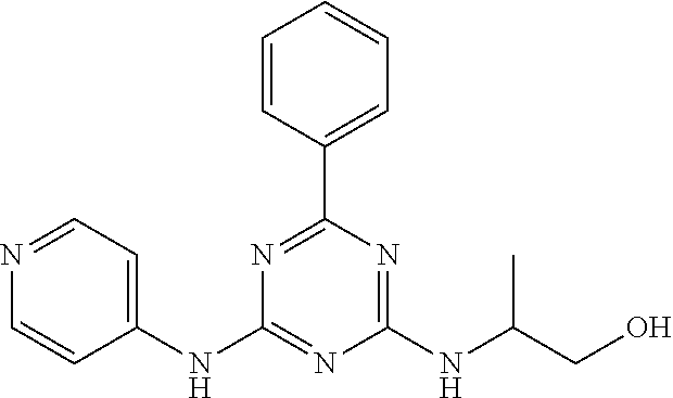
C1(NC2=NC(NC(C)CO)=NC(C3=CC=CC=C3)=N2)=CC=NC=C1
